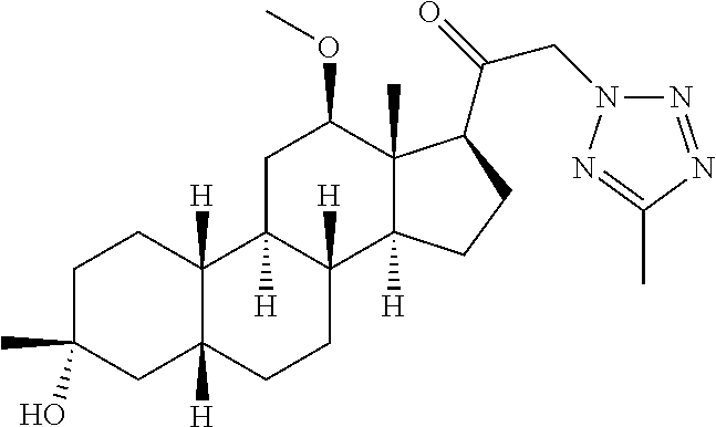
C1C(C)(O)CC2([H])C([H])(C1)C1([H])C([H])(CC2)C2([H])C(C)(C(OC)C1)C(C(=O)CN1N=NC(C)=N1)CC2
